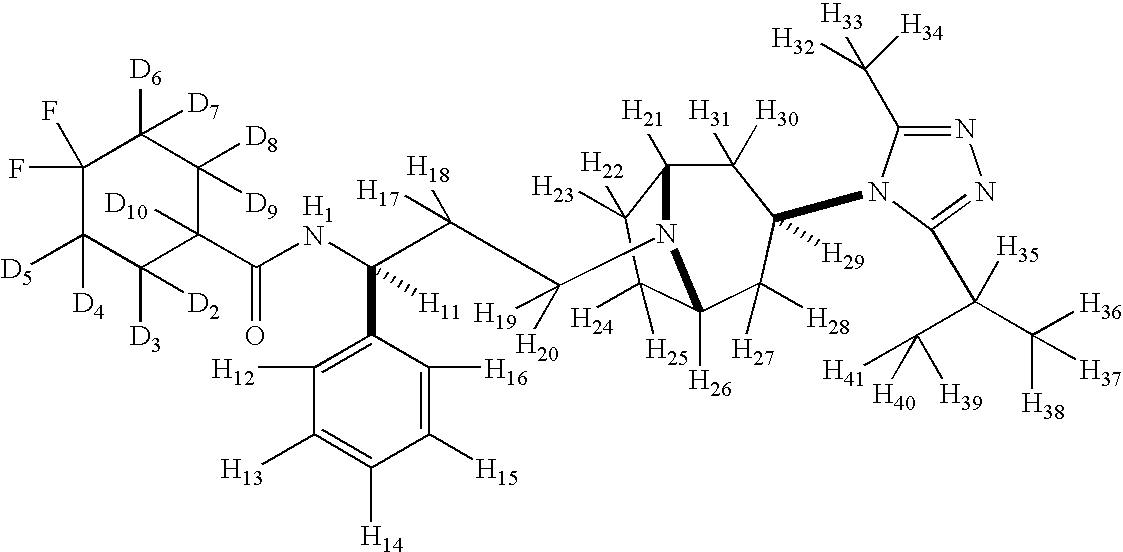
C1(F)(F)C([D5])([D4])C([D3])([D2])C([D10])(C(NC(C(C([H20])([H19])N2C3([H21])C([H31])([H30])C([H29])(N4C(C([H32])([H33])[H34])=NN=C4C(C([H41])([H39])[H40])(C([H36])([H38])[H37])[H35])C([H27])([H28])C2([H26])C([H24])([H25])C3([H23])[H22])([H18])[H17])(C2=C([H12])C([H13])=C([H14])C([H15])=C2[H16])[H11])=O)C([D8])([D9])C1([D6])[D7]
